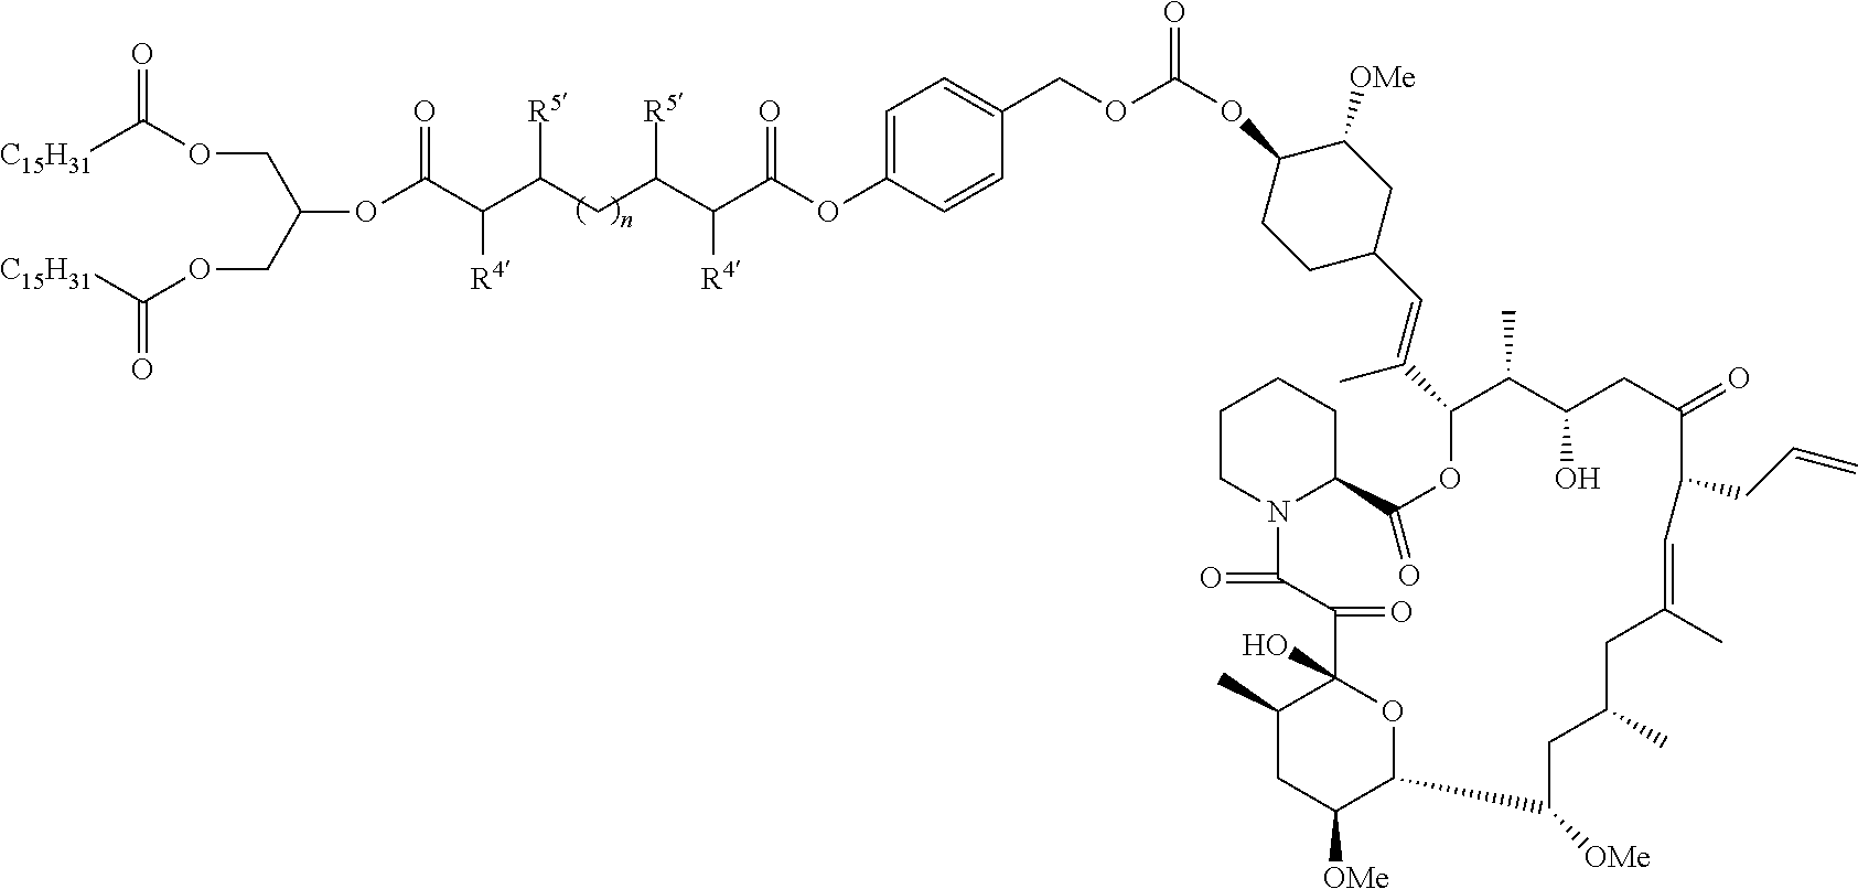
C1CN2C(CC1)C(=O)OC(C(=CC1CCC(OC(OCC3=CC=C(OC(C(C(CC(C(C(OC(COC([C15H31])=O)COC([C15H31])=O)=O)[R4])[R5])[R5])[R4])=O)C=C3)=O)C([OMe])C1)C)C(C)C(O)CC(=O)C(CC=C)C=C(C)CC(C)CC([OMe])C1C([OMe])CC(C)C(O)(C(=O)C2=O)O1
